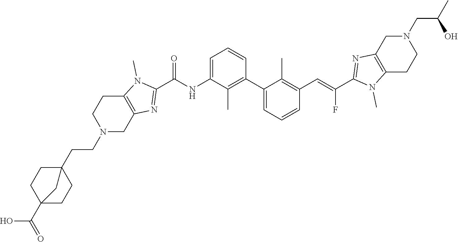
C1(C2=CC=CC(C=C(C3=NC4=C(N3C)CCN(CC(C)O)C4)F)=C2C)=C(C)C(NC(C2=NC3=C(N2C)CCN(CCC24CCC(C(=O)O)(CC2)C4)C3)=O)=CC=C1
